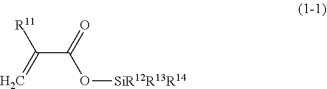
C(C(=O)O[SiR12R13R14])(=C)[R11]
